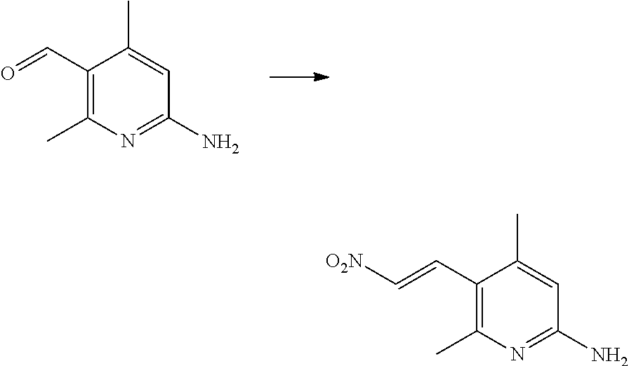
C1(C=O)=C(C)N=C(N)C=C1C.C1(C=C[O2N])=C(C)N=C(N)C=C1C
